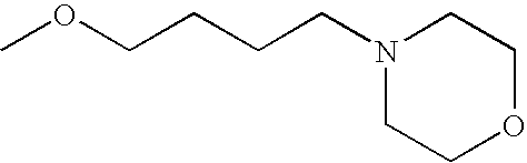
COCCCCN1CCOCC1
